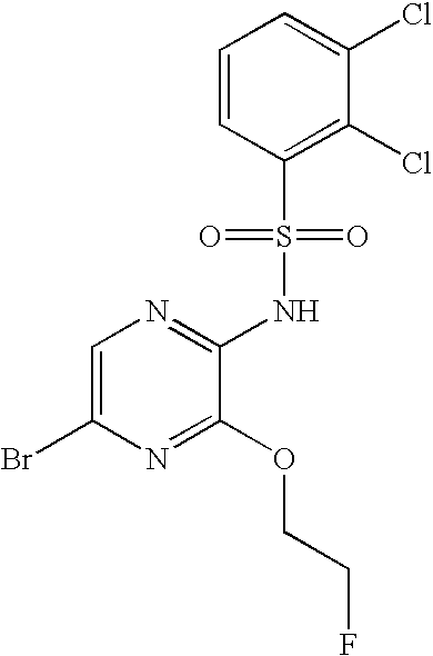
C1=C(Br)N=C(OCCF)C(NS(C2=C(Cl)C(Cl)=CC=C2)(=O)=O)=N1
